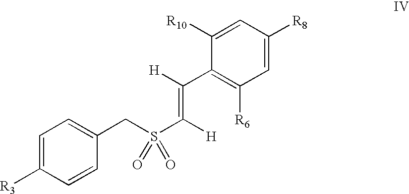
C1=C([R3])C=CC(CS(C(=C([H])C2=C([R6])C=C([R8])C=C2[R10])[H])(=O)=O)=C1
